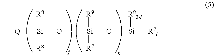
C[Q][Si](O[Si](O[Si]([R7l])[R83-l])([R9])[R7])([R8])[R8]
